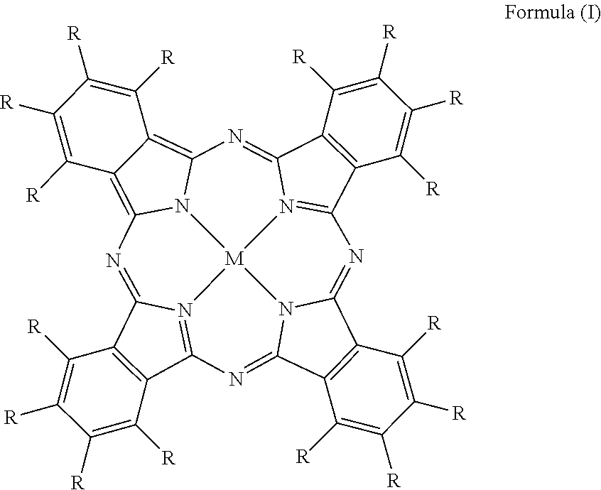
C12=C(C3=N4C1=NC1=C5C(=C6N1[M]41N4=C(C7=C(C4=N6)C([R])=C([R])C([R])=C7[R])N=C4C6=C(C(=N3)N41)C([R])=C([R])C([R])=C6[R])C([R])=C([R])C([R])=C5[R])C([R])=C([R])C([R])=C2[R]
